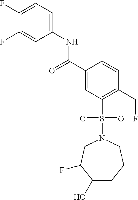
C1(F)=CC=C(NC(C2=CC(S(=O)(=O)N3CC(F)C(O)CCC3)=C(CF)C=C2)=O)C=C1F
